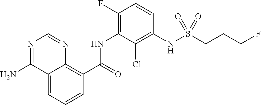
C1=CC=C2C(=C1C(NC1=C(F)C=CC(NS(CCCF)(=O)=O)=C1Cl)=O)N=CN=C2N
